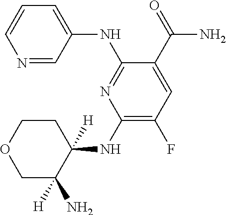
C1=CN=CC(NC2=NC(NC3([H])C(N)([H])COCC3)=C(F)C=C2C(=O)N)=C1
